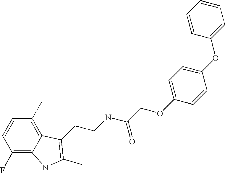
C1(F)=C2C(=C(C)C=C1)C(CCNC(COC1=CC=C(OC3=CC=CC=C3)C=C1)=O)=C(C)N2
